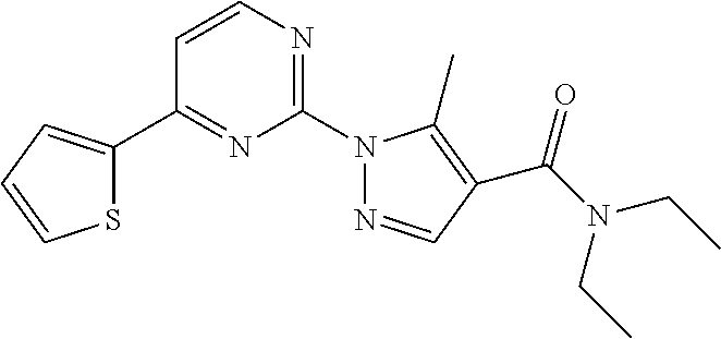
C1=CC(C2=CC=CS2)=NC(N2N=CC(C(N(CC)CC)=O)=C2C)=N1
